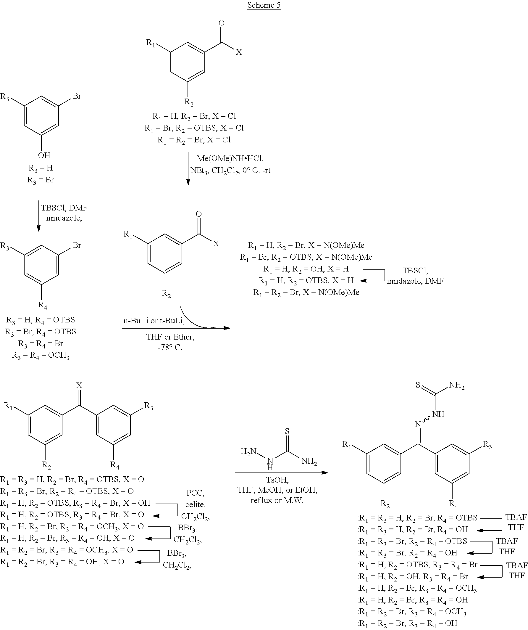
C1([R1])=CC([R2])=CC(C([X])=O)=C1.C1([R3])=CC(O)=CC(Br)=C1.C1([R1])=CC([R2])=CC(C([X])=O)=C1.C1=C(Br)C=C([R3])C=C1[R4].C1([R1])=CC([R2])=CC(C(C2=CC([R4])=CC([R3])=C2)=[X])=C1.N(C(N)=S)N.C1([R1])=CC([R2])=CC(C(C2=CC([R4])=CC([R3])=C2)=NNC(N)=S)=C1
